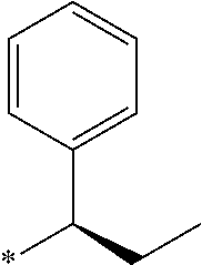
C1=CC(C(CC)*)=CC=C1
